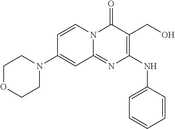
C1=CN2C(=NC(NC3=CC=CC=C3)=C(CO)C2=O)C=C1N1CCOCC1
